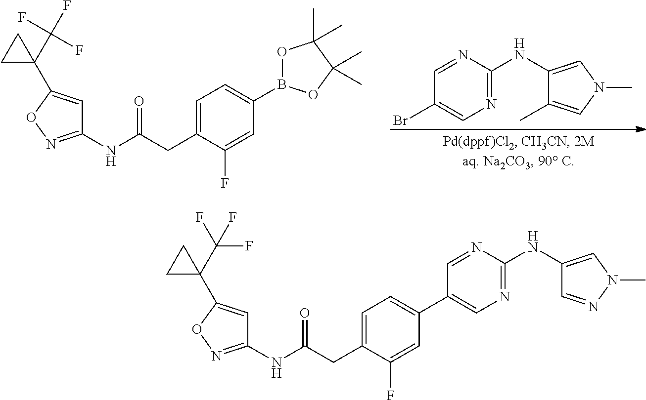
C1=C(CC(NC2=NOC(C3(C(F)(F)F)CC3)=C2)=O)C(F)=CC(B2OC(C)(C)C(C)(C)O2)=C1.N1=C(NC2=CN(C)C=C2C)N=CC(Br)=C1.C1=C(CC(NC2=NOC(C3(C(F)(F)F)CC3)=C2)=O)C(F)=CC(C2=CN=C(NC3=CN(C)N=C3)N=C2)=C1
